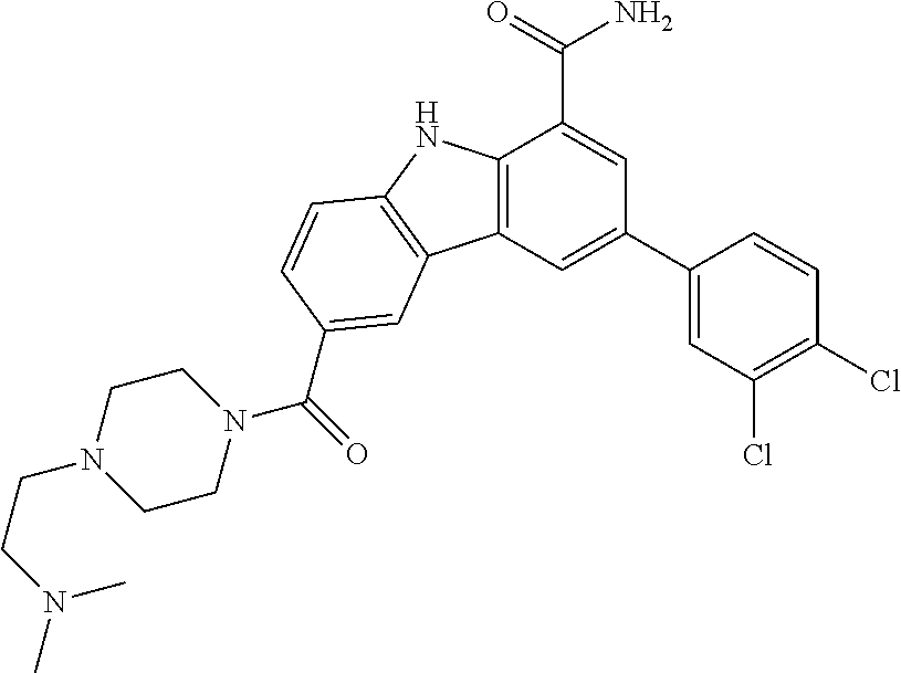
C12=C(C=C(C3=CC(Cl)=C(Cl)C=C3)C=C1C(=O)N)C1=C(N2)C=CC(C(N2CCN(CCN(C)C)CC2)=O)=C1
